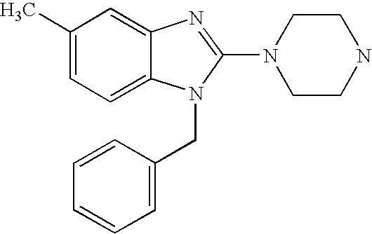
C1=C(C)C=C2C(=C1)N(CC1=CC=CC=C1)C(N1CCNCC1)=N2
